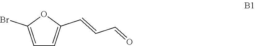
C1=C(Br)OC(C=CC=O)=C1
